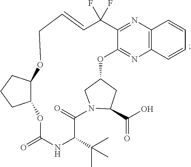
C1C=CC(F)(F)C2=NC3=C(N=C2OC2CN(C(C(O)=O)C2)C(=O)C(C(C)(C)C)NC(=O)OC2C(CCC2)O1)C=CC=C3
